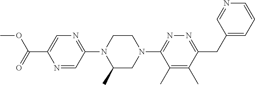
N1=CC(N2C(C)CN(C3=NN=C(CC4=CC=CN=C4)C(C)=C3C)CC2)=NC=C1C(=O)OC
